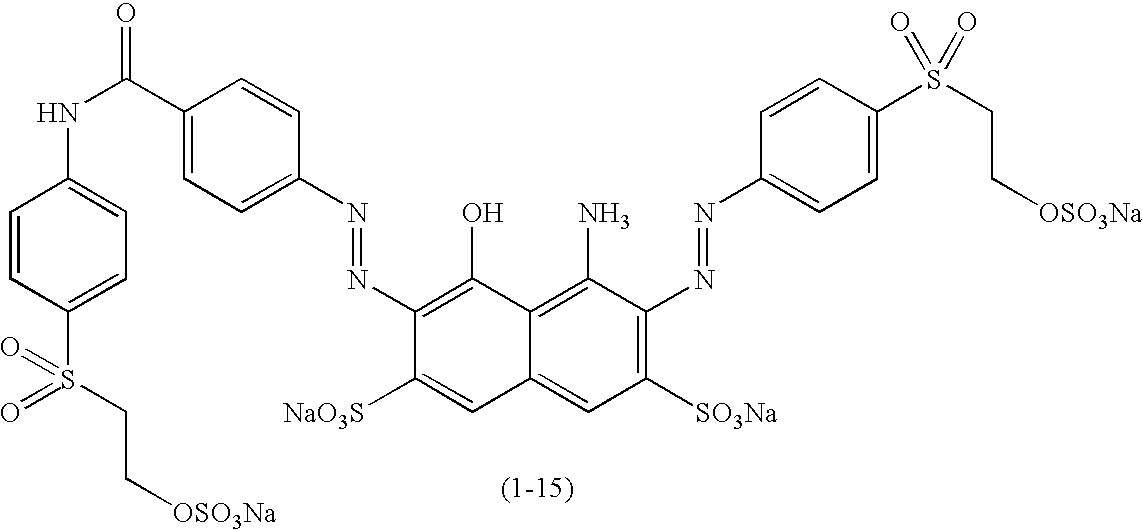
C1(N=NC2=C([SO3Na])C=C3C(=C2N)C(O)=C(N=NC2=CC=C(C(NC4=CC=C(S(CC[OSO3Na])(=O)=O)C=C4)=O)C=C2)C([NaO3S])=C3)=CC=C(S(=O)(CC[OSO3Na])=O)C=C1
